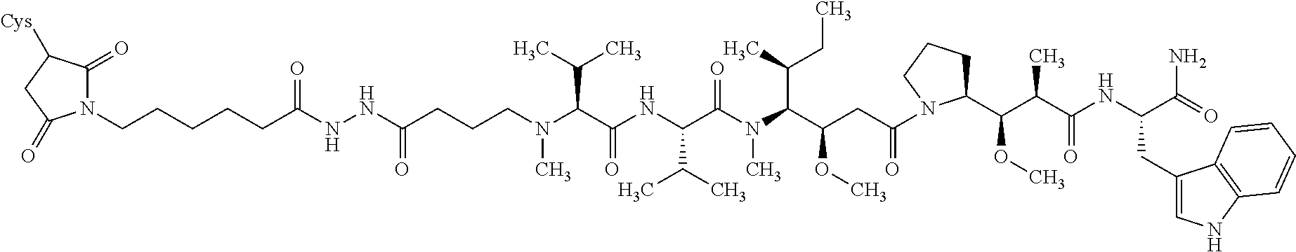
C(N(C(C(C)C)C(NC(C(C)C)C(N(C)C(C(C)CC)C(OC)CC(=O)N1C(C(C(C(NC(CC2=CNC3=C2C=CC=C3)C(N)=O)=O)C)OC)CCC1)=O)=O)C)CCC(NNC(CCCCCN1C(=O)C([Cys])CC1=O)=O)=O
